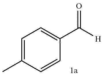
C1=C(C)C=CC(C([H])=O)=C1
